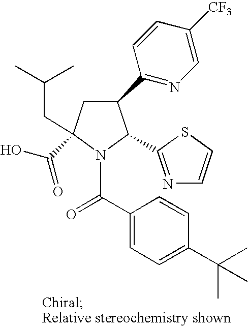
C1(C2=NC=C([CF3])C=C2)CC(C(O)=O)(CC(C)C)N(C(C2=CC=C(C(C)(C)C)C=C2)=O)C1C1=NC=CS1
